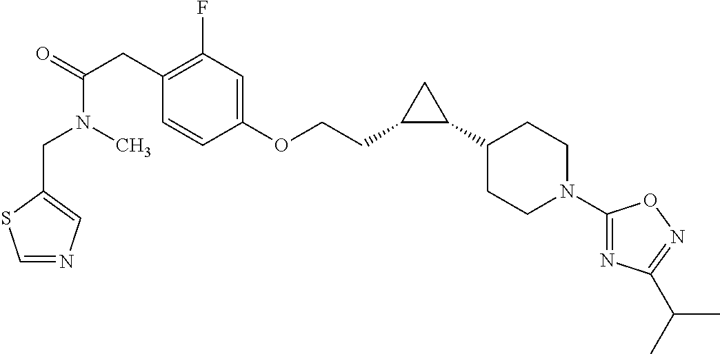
C(N(C)C(=O)CC1=C(F)C=C(OCCC2C(C3CCN(C4=NC(C(C)C)=NO4)CC3)C2)C=C1)C1=CN=CS1
